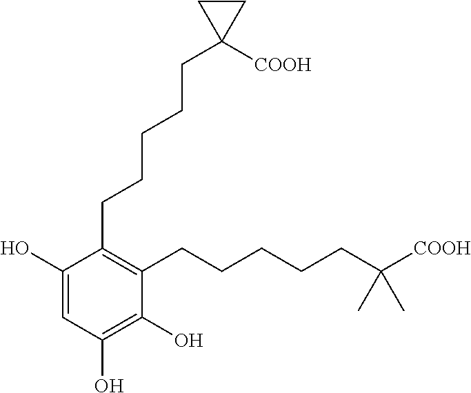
C1(O)=CC(O)=C(O)C(CCCCCC([COOH])(C)C)=C1CCCCCC1([COOH])CC1
